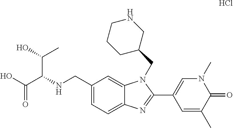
C1(CNC(C(O)=O)C(C)O)=CC=C2C(=C1)N(CC1CNCCC1)C(C1=CN(C)C(=O)C(C)=C1)=N2.Cl
